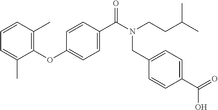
C1(OC2=CC=C(C(N(CCC(C)C)CC3=CC=C(C(=O)O)C=C3)=O)C=C2)=C(C)C=CC=C1C
